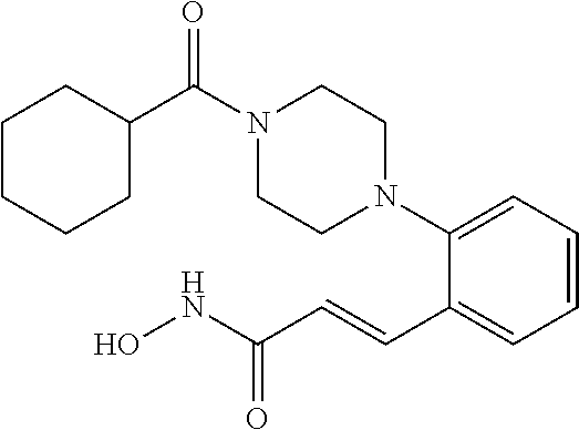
C1(N2CCN(C(C3CCCCC3)=O)CC2)=CC=CC=C1C=CC(NO)=O
